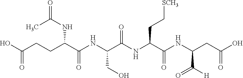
C(CC(C(NC(C(NC(C(NC(CC(O)=O)C([H])=O)=O)CC[SCH3])=O)CO)=O)NC(=O)C)C(O)=O
